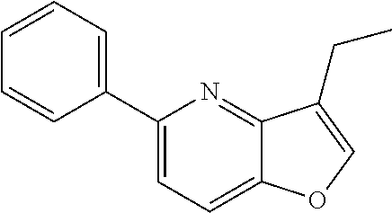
C1(C2=CC=CC=C2)=CC=C2C(=N1)C(CC)=CO2
